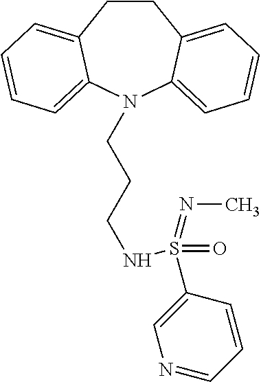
C1CC2=CC=CC=C2N(CCCNS(C2=CN=CC=C2)(=O)=NC)C2=CC=CC=C12
